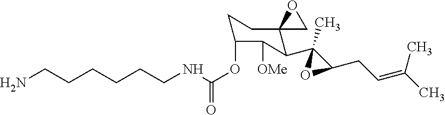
C(OC1CCC2(C(C3(C)C(CC=C(C)C)O3)C1[OMe])CO2)(=O)NCCCCCCN
